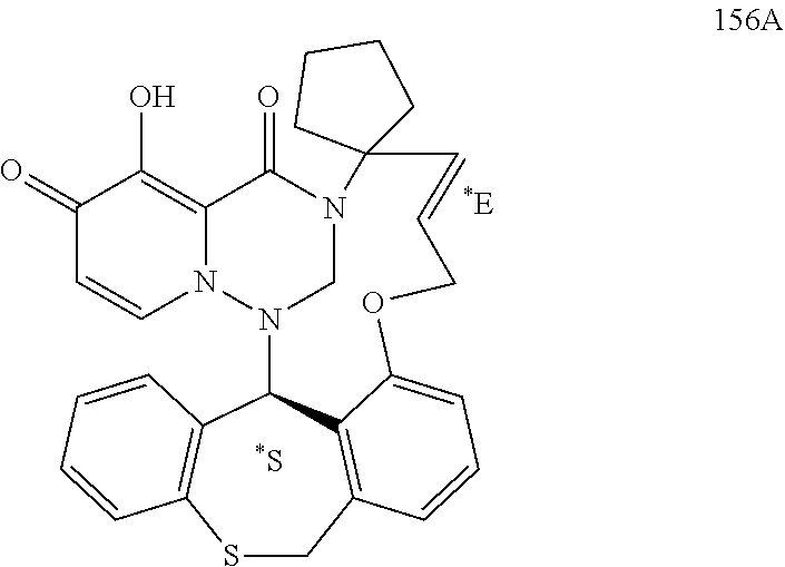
C1(=O)C=CN2C(=C1O)C(=O)N1CN2C2C3=C(SCC4=C2C(=CC=C4)OCC=CC12CCCC2)C=CC=C3
